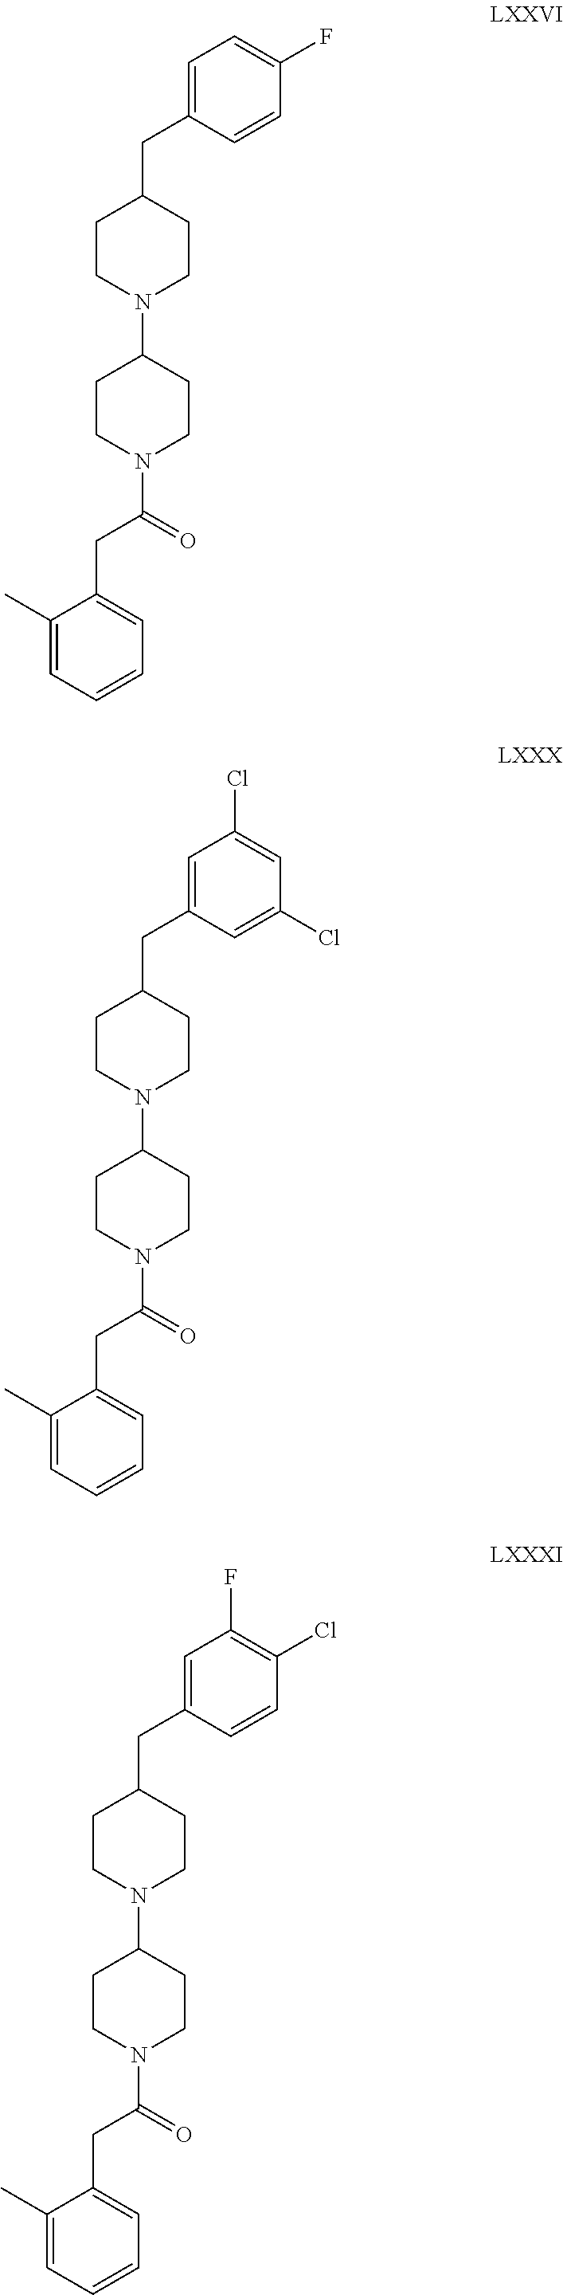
C1(C)=CC=CC=C1CC(N1CCC(N2CCC(CC3=CC=C(F)C=C3)CC2)CC1)=O.C1(C)=CC=CC=C1CC(N1CCC(N2CCC(CC3=CC(Cl)=CC(Cl)=C3)CC2)CC1)=O.C1(C)=CC=CC=C1CC(N1CCC(N2CCC(CC3=CC(F)=C(Cl)C=C3)CC2)CC1)=O
